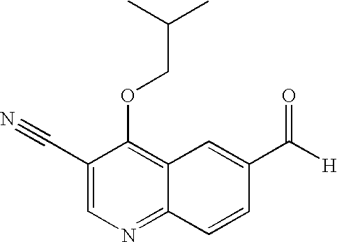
C1(C#N)=CN=C2C(=C1OCC(C)C)C=C(C([H])=O)C=C2
